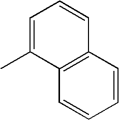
C1=C(C)C2=C(C=C1)C=CC=C2
